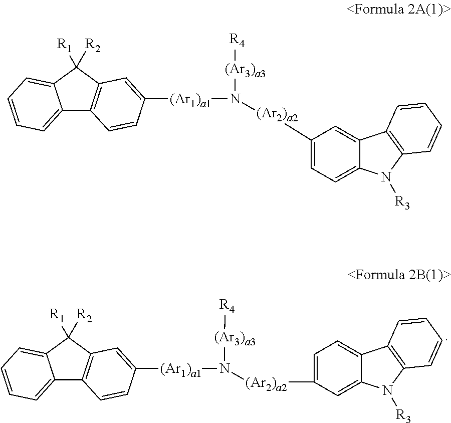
C12=CC=CC=C1C([R1])([R2])C1=C2C=CC([(Ar1)a1]N([(Ar3)a3][R4])[(Ar2)a2]C2=CC=C3C(=C2)N([R3])C2=C3C=CC=C2)=C1.C12=CC=CC=C1C([R1])([R2])C1=C2C=CC([(Ar1)a1]N([(Ar3)a3][R4])[(Ar2)a2]C2=CC=C3C(=C2)C2=C(N3[R3])C=CC=C2)=C1
